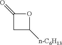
O1C(=O)CC1[n-C6H13]
